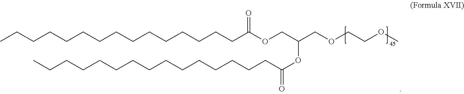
C(CCCCCCCCCCCCC(OCC(COCCOC)OC(CCCCCCCCCCCCCCC)=O)=O)CC
